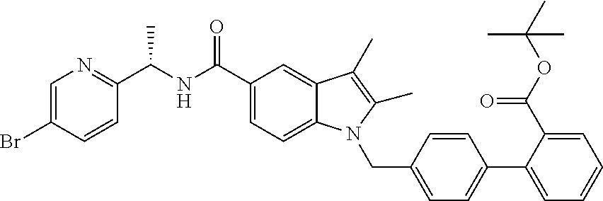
C1=CC(C(NC(C2=CC=C3C(=C2)C(C)=C(C)N3CC2=CC=C(C3=CC=CC=C3C(=O)OC(C)(C)C)C=C2)=O)C)=NC=C1Br
